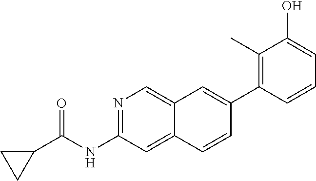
N1=C(NC(=O)C2CC2)C=C2C(=C1)C=C(C1=C(C)C(O)=CC=C1)C=C2
